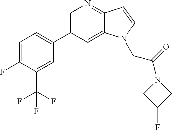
C1=C(F)C(C(F)(F)F)=CC(C2=CN=C3C(=C2)N(CC(N2CC(F)C2)=O)C=C3)=C1
